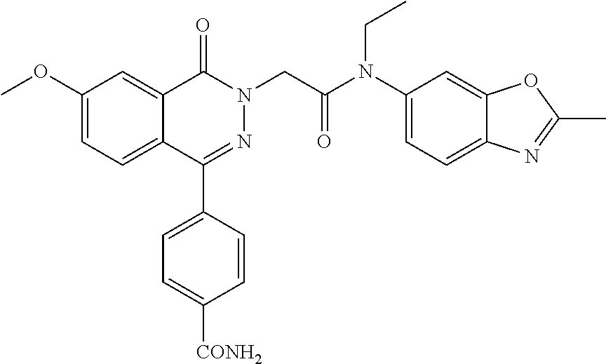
C1(C2=CC=C([CONH2])C=C2)=NN(CC(N(C2=CC=C3C(=C2)OC(C)=N3)CC)=O)C(=O)C2=CC(OC)=CC=C12
